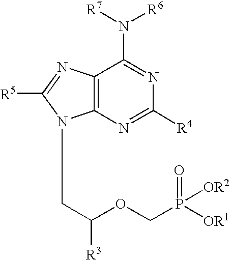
C12=C(N=C([R4])N=C1N([R7])[R6])N(CC(OCP(=O)([OR1])[OR2])[R3])C([R5])=N2
